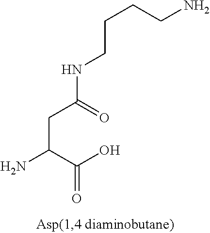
NC(CC(NCCCCN)=O)C(O)=O
